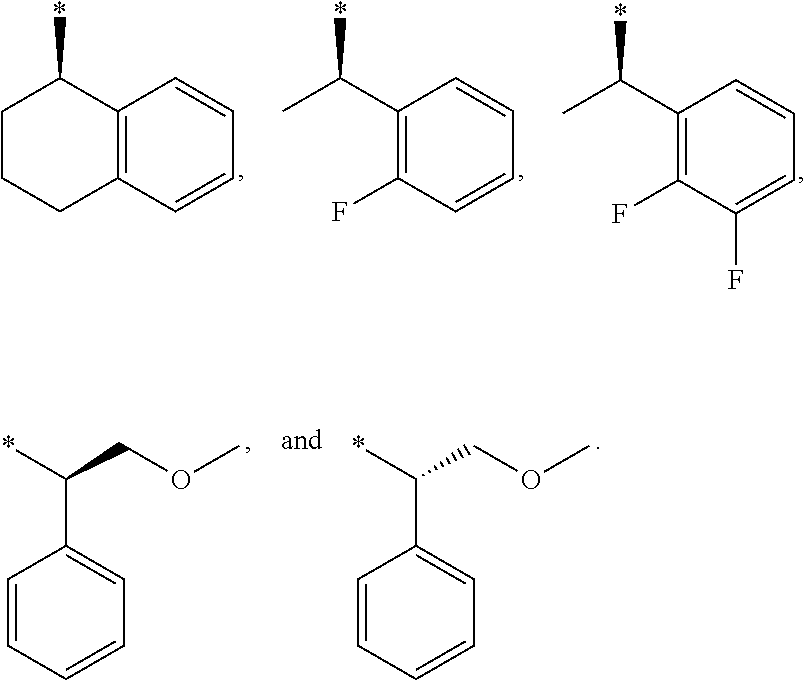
C1CCC2=C(C1*)C=CC=C2.CC(C1=C(F)C=CC=C1)*.CC(C1=C(F)C(F)=CC=C1)*.C1=CC=CC=C1C(*)COC.C1=CC=CC=C1C(*)COC
